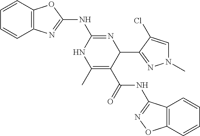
C1=CC2=C(C=C1)OC(NC1=NC(C3=NN(C)C=C3Cl)C(C(NC3=NOC4=C3C=CC=C4)=O)=C(C)N1)=N2
